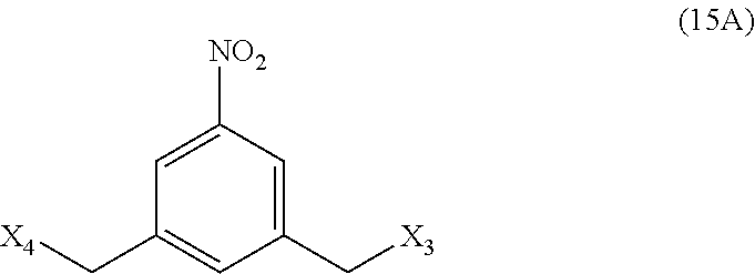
[X3]CC1=CC([NO2])=CC(C[X4])=C1
